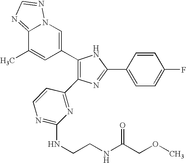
C1(C2=CN3C(=NC=N3)C(C)=C2)=C(C2=NC(NCCNC(COC)=O)=NC=C2)N=C(C2=CC=C(F)C=C2)N1
